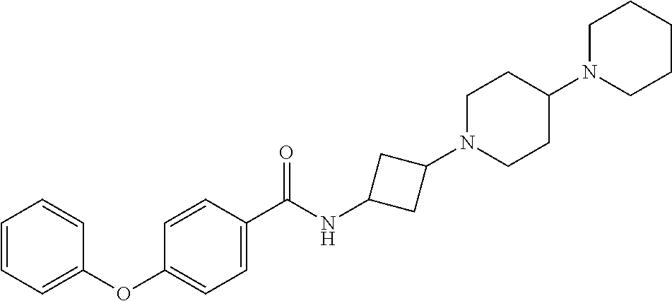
C1(OC2=CC=C(C(NC3CC(N4CCC(N5CCCCC5)CC4)C3)=O)C=C2)=CC=CC=C1
